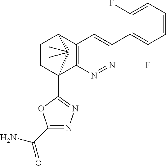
C1CC2(C3=NN=C(C(N)=O)O3)C3=C(C1C2(C)C)C=C(C1=C(F)C=CC=C1F)N=N3
